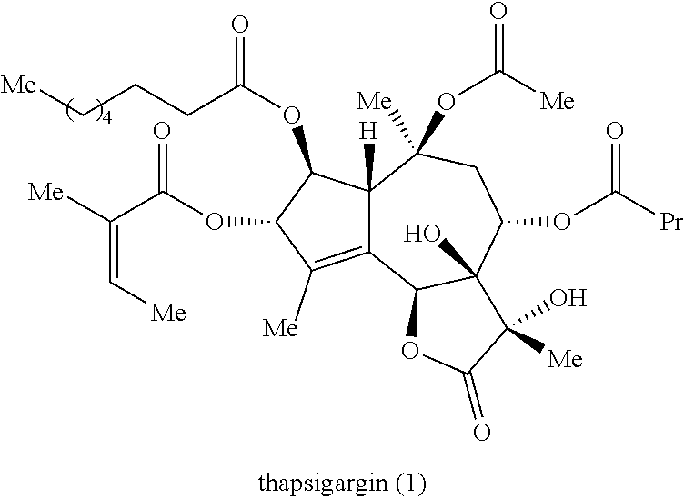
C12([H])C(=C([Me])C(OC(C([Me])=C[Me])=O)C1OC(CCC[Me])=O)C1C(O)(C(OC([Pr])=O)CC2([Me])OC(=O)[Me])C(O)([Me])C(=O)O1
